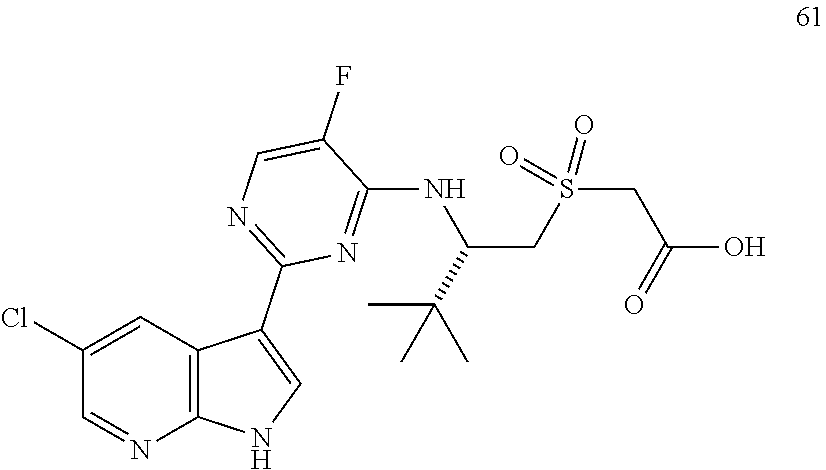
C1(Cl)=CC2=C(N=C1)NC=C2C1=NC=C(F)C(NC(CS(CC(O)=O)(=O)=O)C(C)(C)C)=N1
